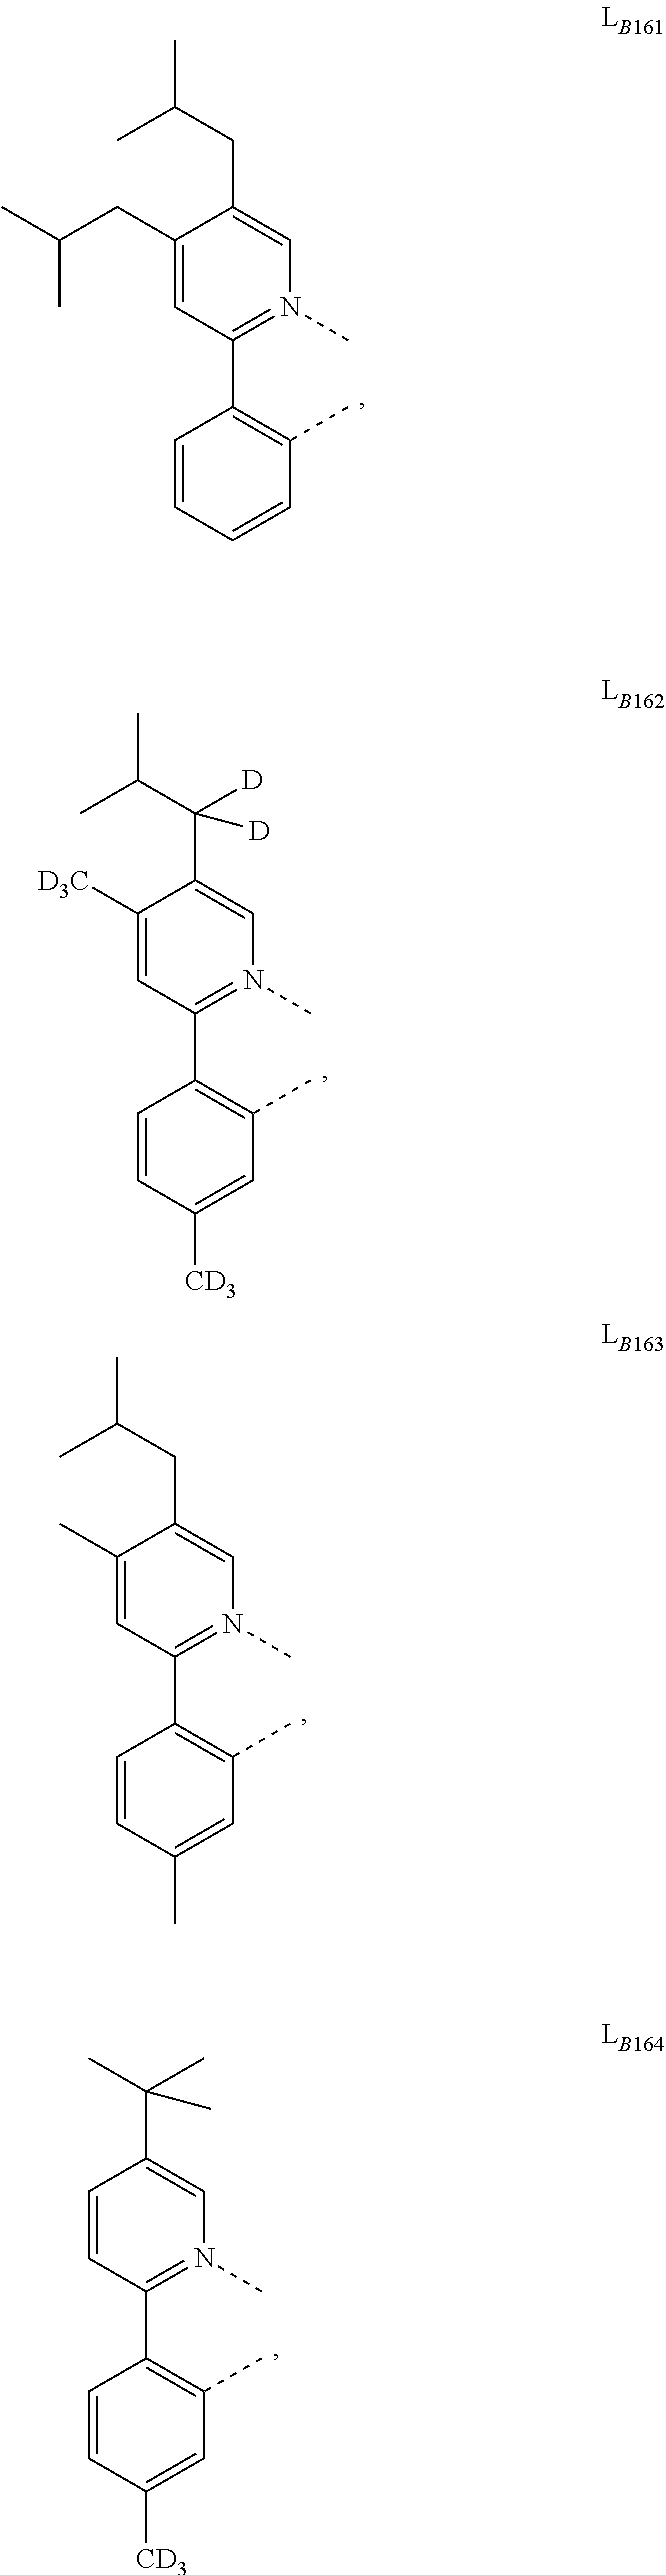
C1(C2=C(C)C=C([CD3])C=C2)=N(C)C=C(C(C)(C)C)C=C1.C1(C2=C(C)C=CC=C2)=N(C)C=C(CC(C)C)C(CC(C)C)=C1.C1(C2=C(C)C=C([CD3])C=C2)=N(C)C=C(C(C(C)C)([D])[D])C([D3C])=C1.C1(C2=C(C)C=C(C)C=C2)=N(C)C=C(CC(C)C)C(C)=C1
